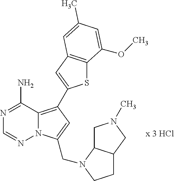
S1C2=C(C=C1C1=C3N(N=CN=C3N)C(CN3C4C(CC3)CN(C)C4)=C1)C=C(C)C=C2OC
